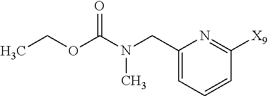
C1(CN(C(OCC)=O)C)=CC=CC([X9])=N1
